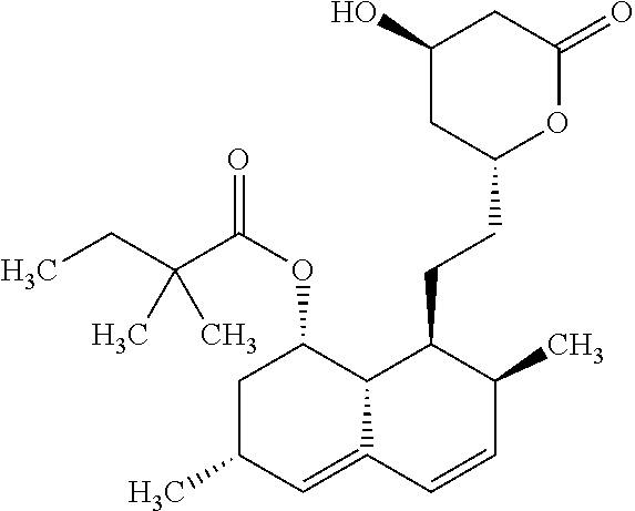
C1(C)CC(OC(C(CC)(C)C)=O)C2C(=C1)C=CC(C)C2CCC1CC(O)CC(=O)O1
